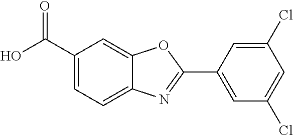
C1(C(O)=O)=CC=C2C(=C1)OC(C1=CC(Cl)=CC(Cl)=C1)=N2
